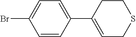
C1(Br)=CC=C(C2=CCSCC2)C=C1
